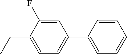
CCC1=CC=C(C2=CC=CC=C2)C=C1F
